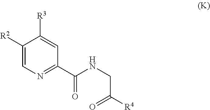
C1([R2])=CN=C(C(NCC(=O)[R4])=O)C=C1[R3]
